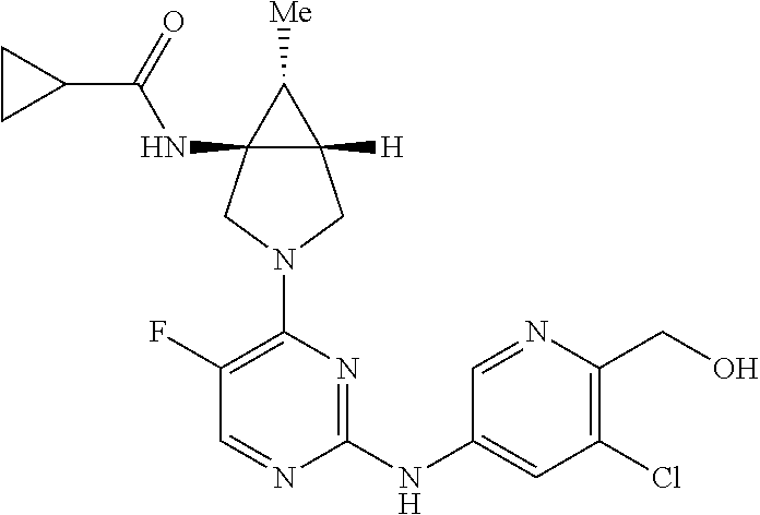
C1(F)=C(N2CC3(NC(C4CC4)=O)C([H])(C2)C3[Me])N=C(NC2=CC(Cl)=C(CO)N=C2)N=C1
